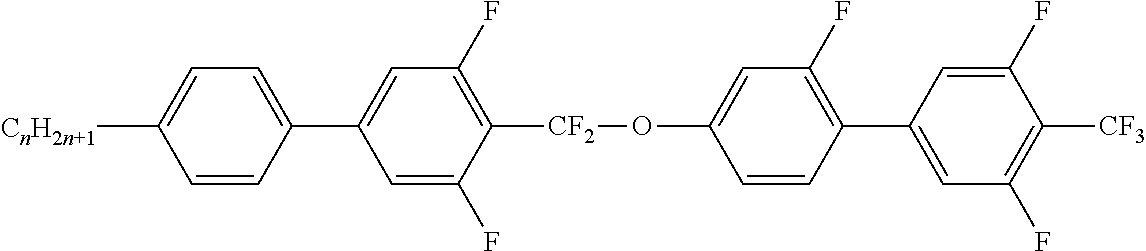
C1=C(F)C([CF2]OC2=CC(F)=C(C3=CC(F)=C([CF3])C(F)=C3)C=C2)=C(F)C=C1C1=CC=C([CnH2n+1])C=C1
